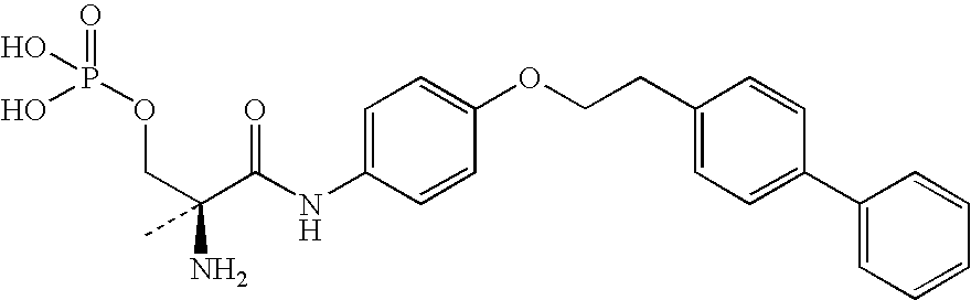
C1(CCOC2=CC=C(NC(C(COP(=O)(O)O)(N)C)=O)C=C2)=CC=C(C2=CC=CC=C2)C=C1
